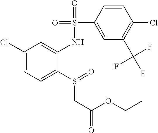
C1(Cl)=CC=C(S(CC(OCC)=O)=O)C(NS(=O)(=O)C2=CC(C(F)(F)F)=C(Cl)C=C2)=C1
